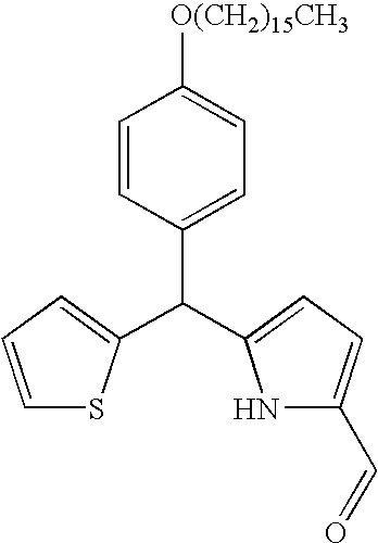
C1=CC(C(C2=CC=CS2)C2=CC=C(C=O)N2)=CC=C1[O(CH2)15CH3]
